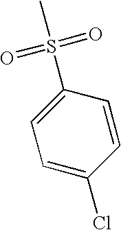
C1=C(Cl)C=CC(S(=O)(=O)C)=C1
